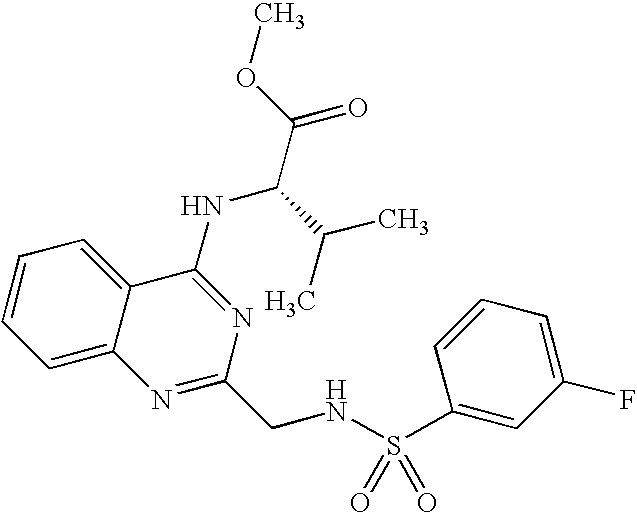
C1=CC=C2C(=C1)C(NC(C(C)C)C(=O)OC)=NC(CNS(=O)(=O)C1=CC(F)=CC=C1)=N2
